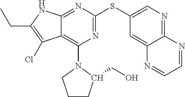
C12=C(N3CCCC3CO)N=C(SC3=CN=C4C(=C3)N=CC=N4)N=C1NC(CC)=C2Cl
